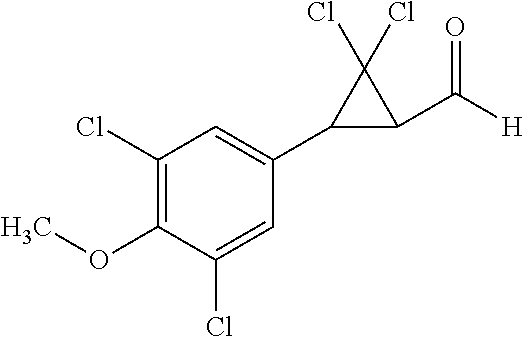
C1(Cl)=C(OC)C(Cl)=CC(C2C(C([H])=O)C2(Cl)Cl)=C1
